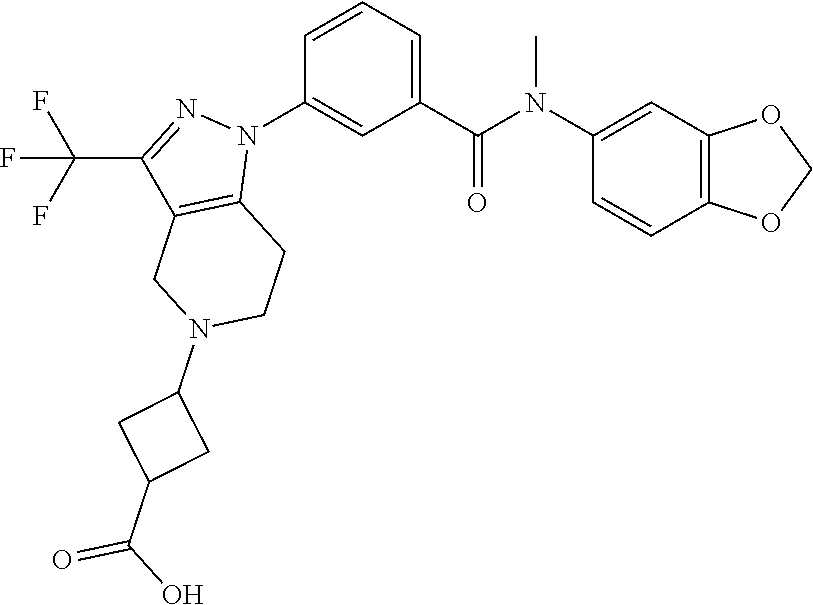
C1(N(C(C2=CC=CC(N3C4=C(C(C(F)(F)F)=N3)CN(C3CC(C(O)=O)C3)CC4)=C2)=O)C)=CC2=C(C=C1)OCO2
